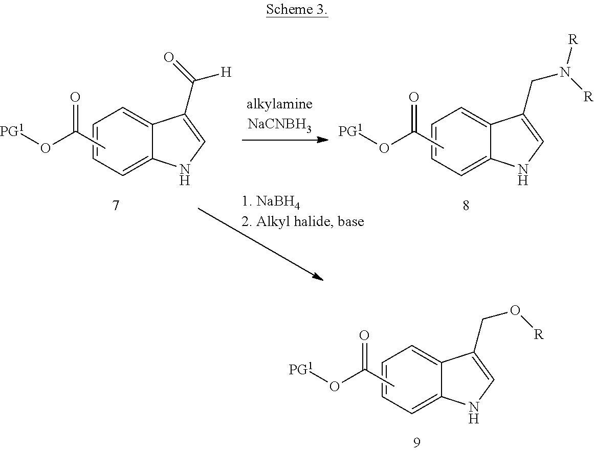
C1=CC=C2C(=C1)C(C(=O)[H])=CN2.CC(O[PG1])=O.CC(O[PG1])=O.C1=CC=C2C(=C1)C(CN([R])[R])=CN2.C1=CC=C2C(=C1)C(CO[R])=CN2.CC(O[PG1])=O
